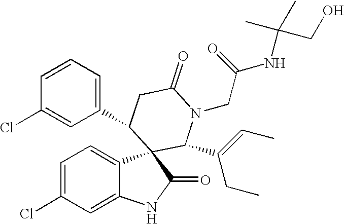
C1=C(Cl)C=C2C(=C1)C1(C(=O)N2)C(C(CC)=CC)N(CC(NC(CO)(C)C)=O)C(=O)CC1C1=CC=CC(Cl)=C1
